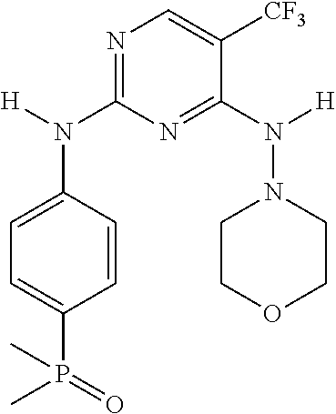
N1=C(N(C2=CC=C(P(=O)(C)C)C=C2)[H])N=C(N(N2CCOCC2)[H])C([CF3])=C1
